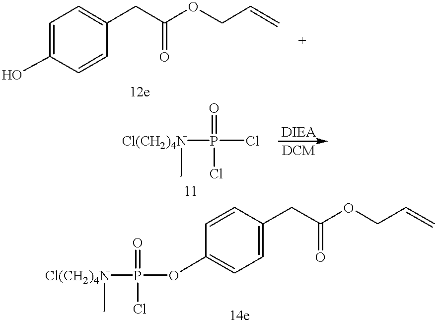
C1=C(O)C=CC(CC(OCC=C)=O)=C1.C1=CC(CC(OCC=C)=O)=CC=C1OP([Cl(CH2)4N]C)(=O)Cl.[Cl(CH2)4N](P(Cl)(=O)Cl)C
